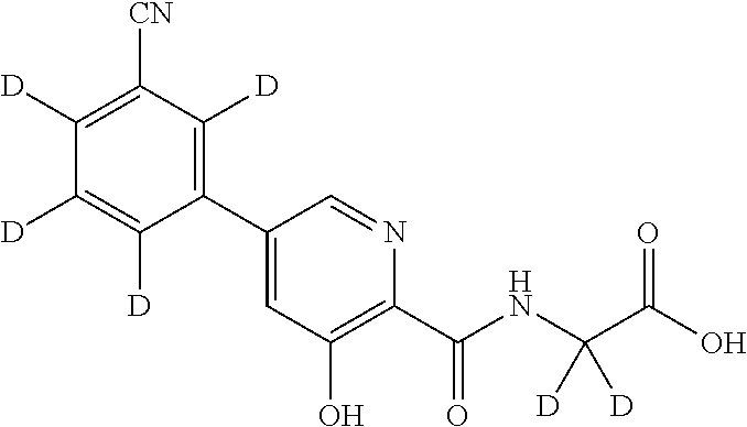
C1(C2=CC(O)=C(C(NC(C(O)=O)([D])[D])=O)N=C2)=C([D])C([CN])=C([D])C([D])=C1[D]
